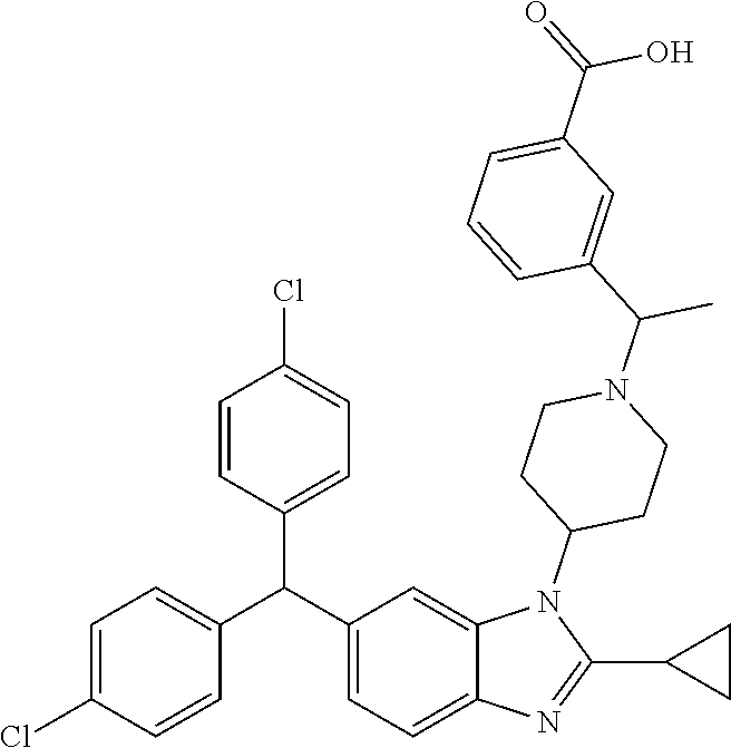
C1=C(Cl)C=CC(C(C2=CC=C3C(=C2)N(C2CCN(C(C4=CC(C(=O)O)=CC=C4)C)CC2)C(C2CC2)=N3)C2=CC=C(Cl)C=C2)=C1
